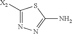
C1([X2])=NN=C(N)S1
